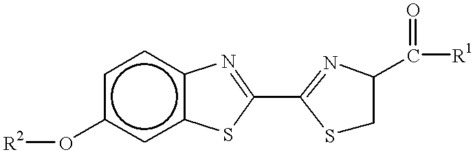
c1(O[R2])cc2c(cc1)N=C(C1=NC(C([R1])=O)CS1)S2
